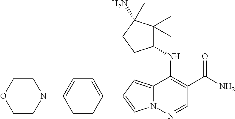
N12C(=CC(C3=CC=C(N4CCOCC4)C=C3)=C1)C(NC1C(C)(C)C(N)(C)CC1)=C(C(N)=O)C=N2
